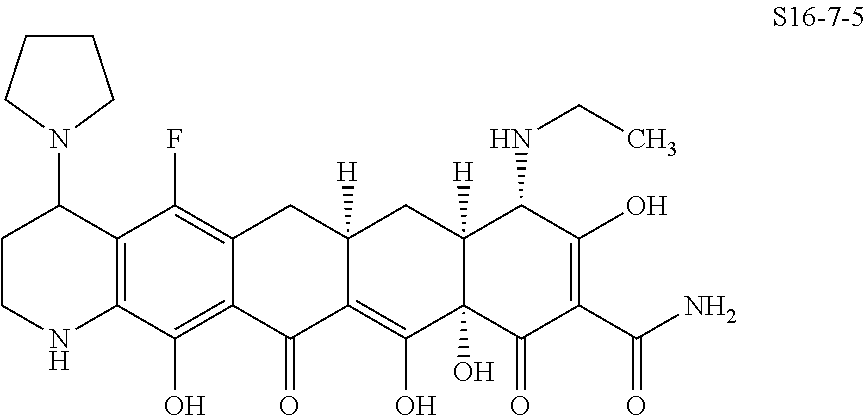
C12=C(C(O)=C3C(=C1F)CC1([H])C(=C(O)C4(O)C([H])(C1)C(NCC)C(O)=C(C(N)=O)C4=O)C3=O)NCCC2N1CCCC1
